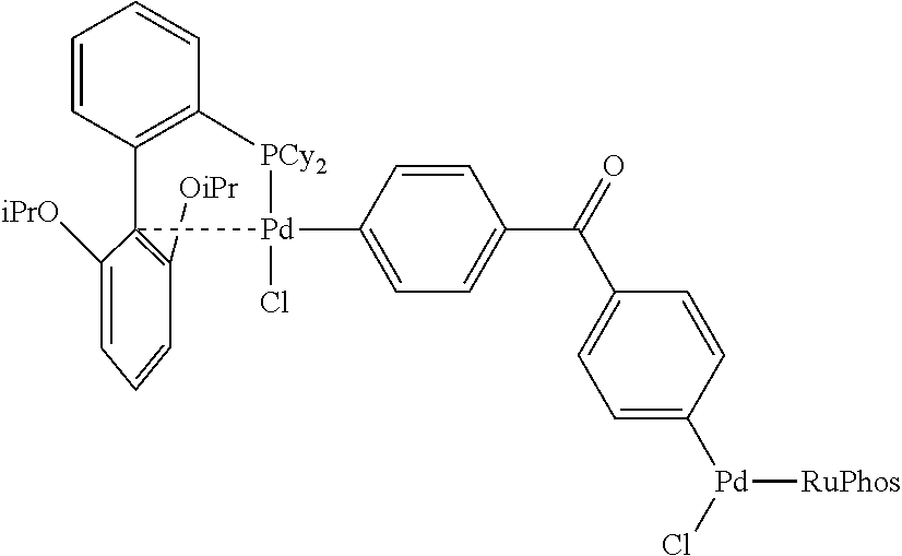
[Pd]1(Cl)(C2=CC=C(C(=O)C3=CC=C([Pd](Cl)[RuPhos])C=C3)C=C2)[PCy2]C2=C(C=CC=C2)C12=C([OiPr])C=CC=C2[iPrO]
